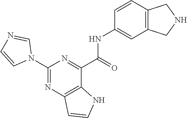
C1(N2C=NC=C2)=NC2=C(C(C(=O)NC3=CC4=C(C=C3)CNC4)=N1)NC=C2
